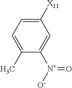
C1([X11])=CC=C(C)C([N+]([O-])=O)=C1
